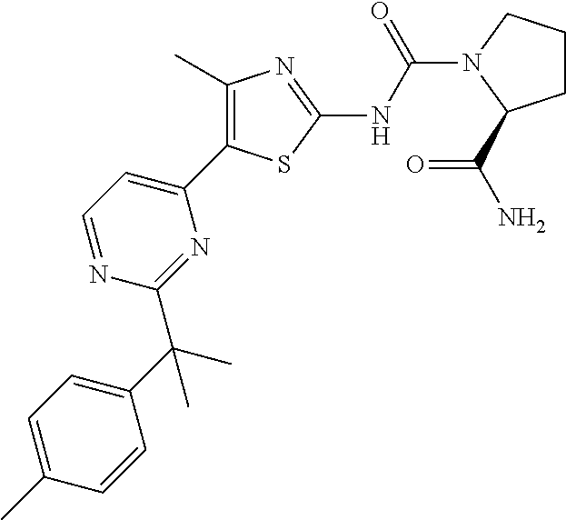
C1=NC(C(C)(C)C2=CC=C(C)C=C2)=NC(C2=C(C)N=C(NC(=O)N3CCCC3C(=O)N)S2)=C1
